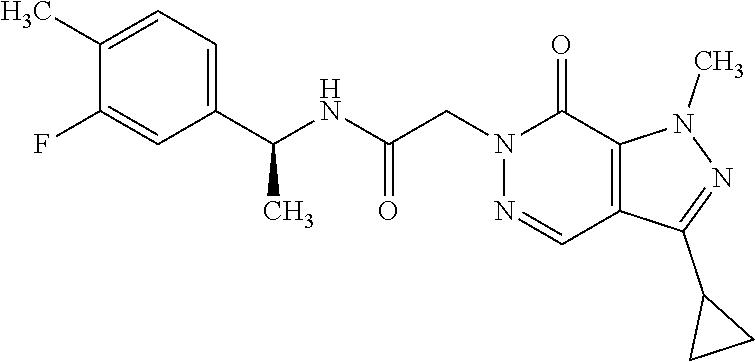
N1=CC2=C(C(=O)N1CC(NC(C1=CC=C(C)C(F)=C1)C)=O)N(C)N=C2C1CC1
